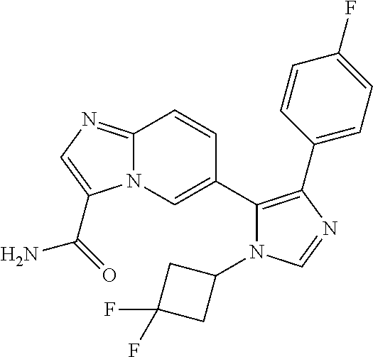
N12C(=NC=C1C(=O)N)C=CC(C1=C(C3=CC=C(F)C=C3)N=CN1C1CC(F)(F)C1)=C2
